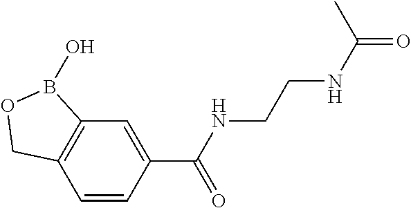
C12=C(C=CC(C(NCCNC(=O)C)=O)=C1)COB2O
